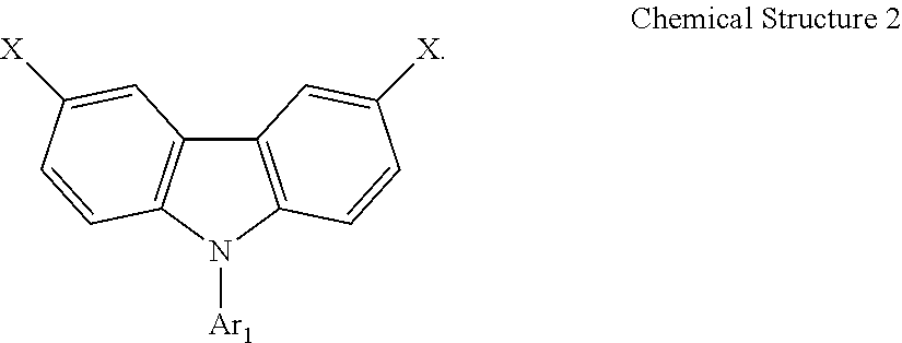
C12=C(N([Ar1])C3=C1C=C([X])C=C3)C=CC([X])=C2
